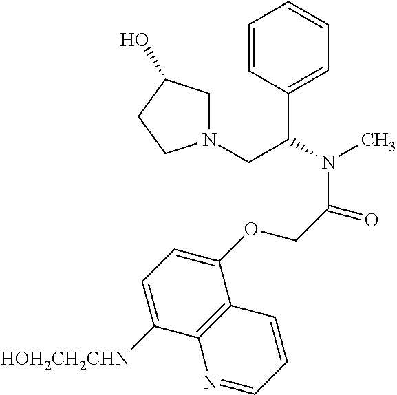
C1=CC(C(CN2CC(O)CC2)N(C)C(COC2=CC=C([HOH2CH2CHN])C3=C2C=CC=N3)=O)=CC=C1
